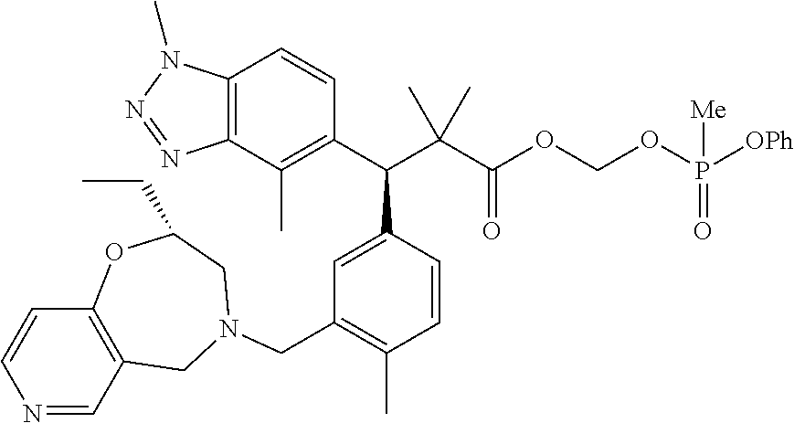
N1=CC2=C(C=C1)OC(CC)CN(CC1=C(C)C=CC(C(C3=C(C)C4=C(C=C3)N(C)N=N4)C(C(OCOP([OPh])(=O)[Me])=O)(C)C)=C1)C2
